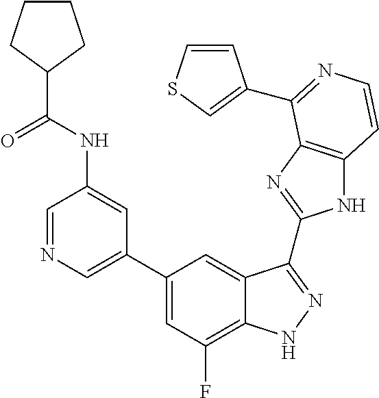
C1=C(C2=CC(F)=C3C(=C2)C(C2=NC4=C(N2)C=CN=C4C2=CSC=C2)=NN3)C=C(NC(C2CCCC2)=O)C=N1
